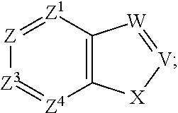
[Z]1=[Z1]C2=C([Z4]=[Z3]1)[X][V]=[W]2
